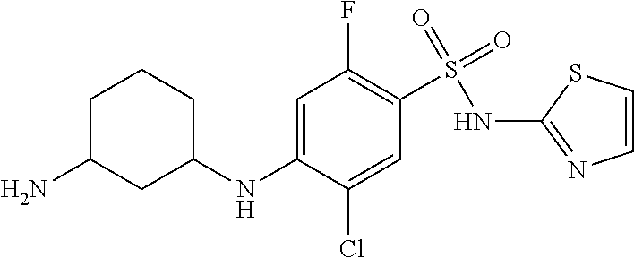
C1=CSC(NS(C2=C(F)C=C(NC3CCCC(N)C3)C(Cl)=C2)(=O)=O)=N1
